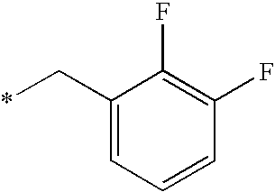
C1(C*)=CC=CC(F)=C1F
